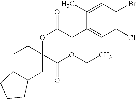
C1C2C(CC(OC(=O)CC3=CC(Cl)=C(Br)C=C3C)(C(OCC)=O)C1)CCC2
